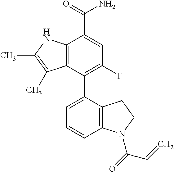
C12=C(NC(C)=C1C)C(C(=O)N)=CC(F)=C2C1=CC=CC2=C1CCN2C(=O)C=C
